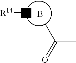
N[R14].B.CC(=O)C
